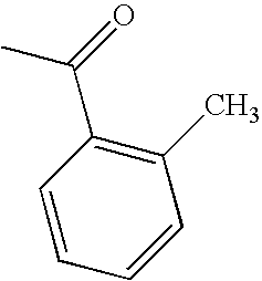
CC(C1=C(C)C=CC=C1)=O
